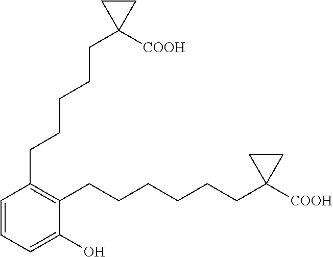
C1(CCCCCC2([COOH])CC2)=C(CCCCCCC2([COOH])CC2)C(O)=CC=C1
